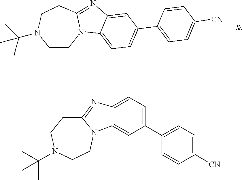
C12=CC(C3=CC=C([CN])C=C3)=CC=C1N1C(=N2)CCN(C(C)(C)C)CC1.C12=NC3=CC=C(C4=CC=C([CN])C=C4)C=C3N1CCN(C(C)(C)C)CC2
